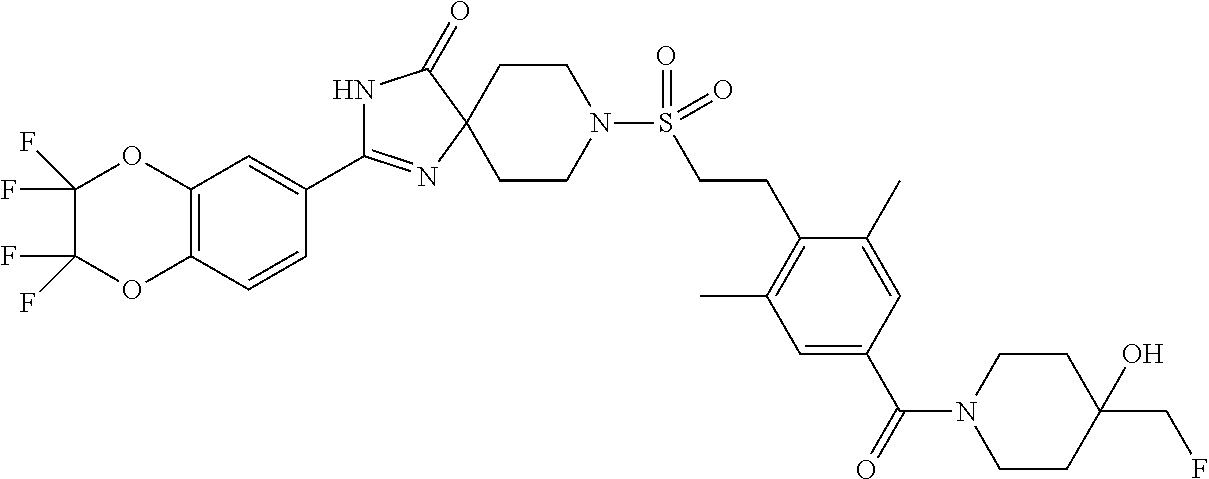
N1C(C2=CC3=C(C=C2)OC(F)(F)C(F)(F)O3)=NC2(C1=O)CCN(S(CCC1=C(C)C=C(C(=O)N3CCC(O)(CF)CC3)C=C1C)(=O)=O)CC2
